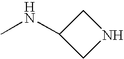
N(C)C1CNC1
